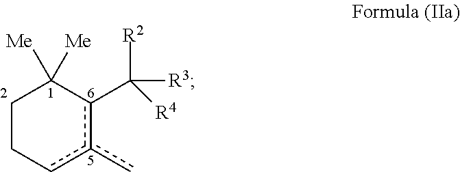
C1Ccc(c)c(C([R2])([R3])[R4])C1([Me])[Me]
